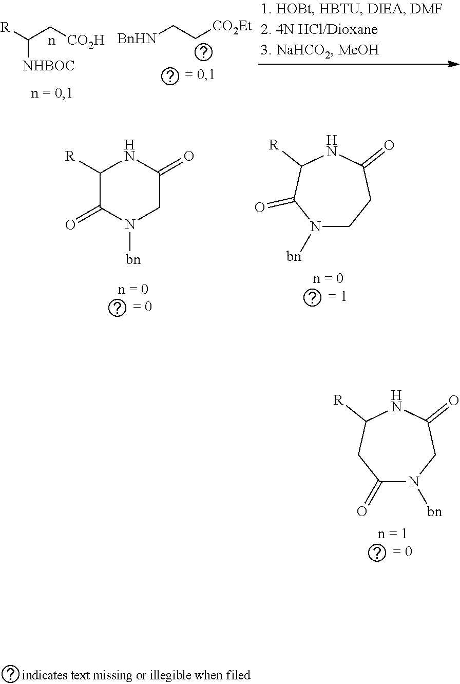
C1(=O)N([bn])CC(=O)NC([R])C1.N1([bn])CCC(=O)NC([R])C1=O.C1([R])C(=O)N([bn])CC(=O)N1.[R]C([NHBOC])C[CO2H].[BnHN]CC[CO2Et]
